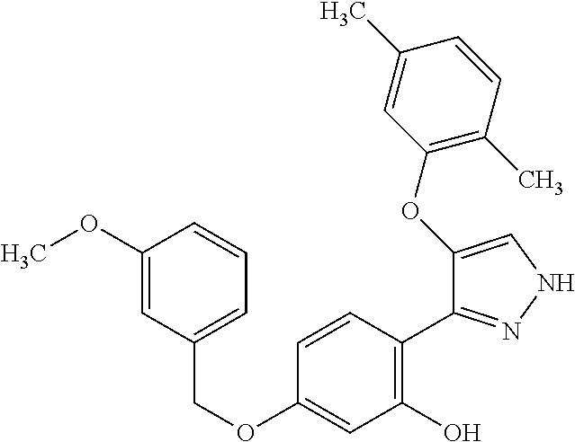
C(OC1=CC(O)=C(C2=NNC=C2OC2=C(C)C=CC(C)=C2)C=C1)C1=CC=CC(OC)=C1
